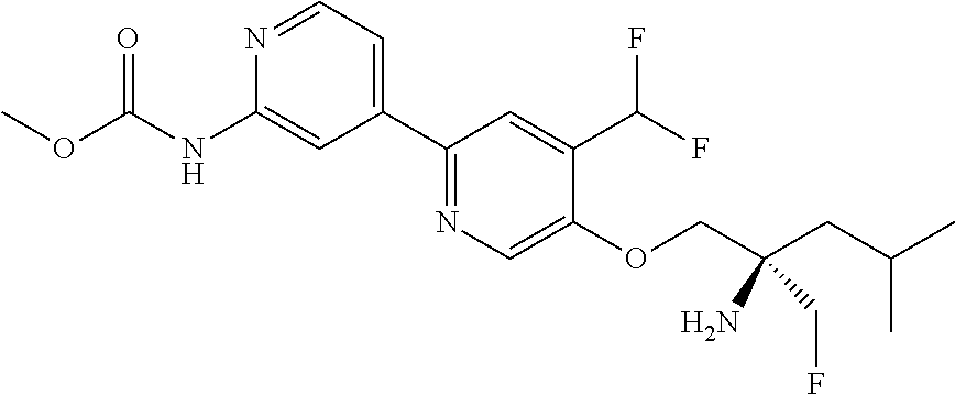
C1(C2=CC=NC(NC(OC)=O)=C2)=NC=C(OCC(CC(C)C)(N)CF)C(C(F)F)=C1
